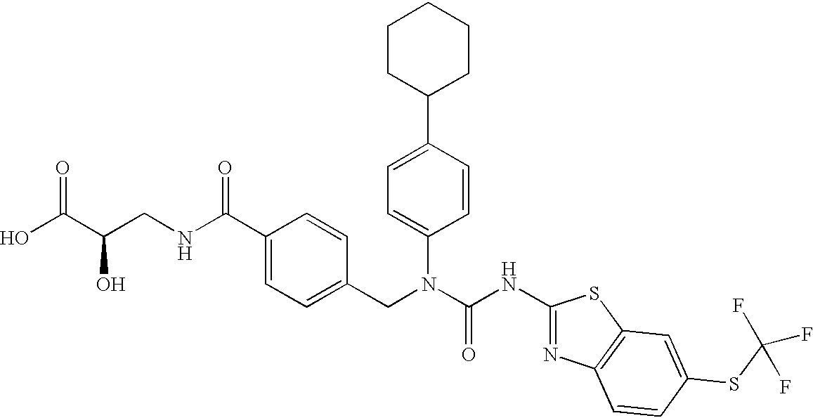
OC(C(CNC(C1=CC=C(CN(C(NC2=NC3=C(S2)C=C(SC(F)(F)F)C=C3)=O)C2=CC=C(C3CCCCC3)C=C2)C=C1)=O)O)=O
